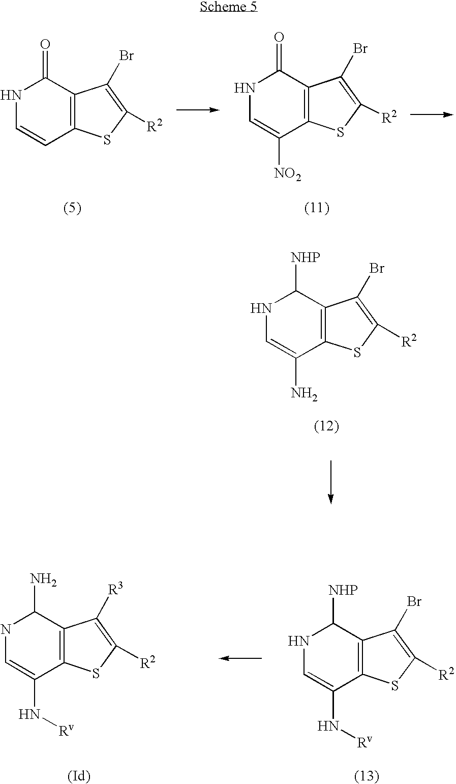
N1C=CC2=C(C1=O)C(Br)=C([R2])S2.N1C=C([NO2])C2=C(C1=O)C(Br)=C([R2])S2.N1C=C(N)C2=C(C1[NHP])C(Br)=C([R2])S2.N1C=C(N[Rv])C2=C(C1[NHP])C(Br)=C([R2])S2.N1C=C(N[Rv])C2=C(C1N)C([R3])=C([R2])S2
